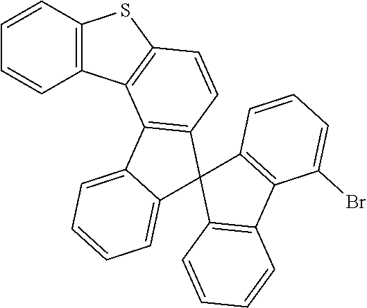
C12=C(C3=C(S1)C=CC1=C3C3=CC=CC=C3C13C1=C(C=CC=C1)C1=C3C=CC=C1Br)C=CC=C2
